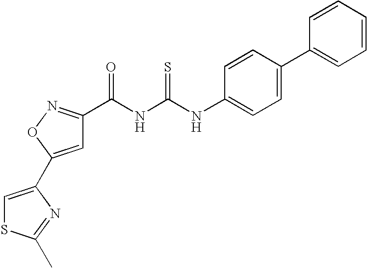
C1=C(C2=CSC(C)=N2)ON=C1C(NC(NC1=CC=C(C2=CC=CC=C2)C=C1)=S)=O
